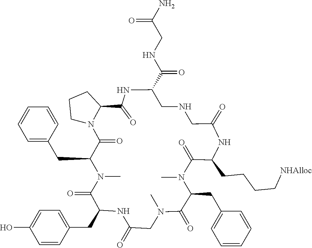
C1(CC2C(=O)N(C)C(CC3=CC=CC=C3)C(=O)N3CCCC3C(=O)NC(C(NCC(=O)N)=O)CNCC(=O)NC(CCCC[NHAlloc])C(=O)N(C)C(CC3=CC=CC=C3)C(=O)N(C)CC(=O)N2)=CC=C(O)C=C1
